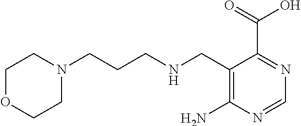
C1(CNCCCN2CCOCC2)=C(N)N=CN=C1C(=O)O
